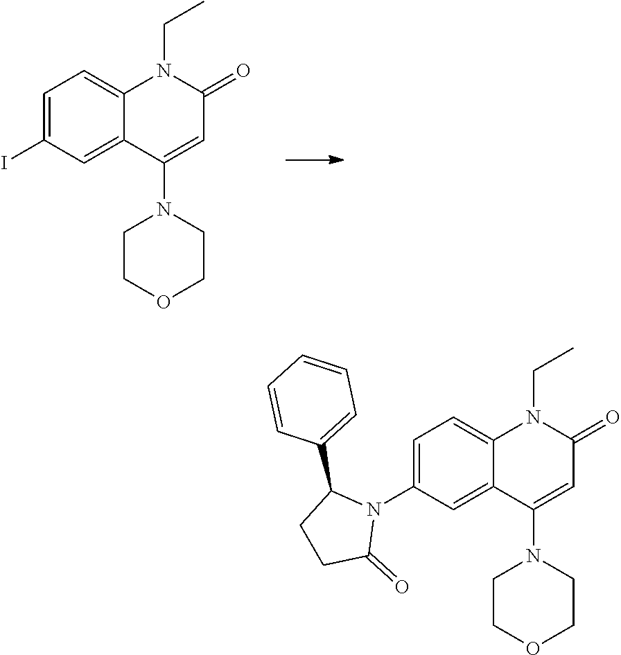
IC1=CC=C2C(=C1)C(N1CCOCC1)=CC(=O)N2CC.C1(N2C(C3=CC=CC=C3)CCC2=O)=CC=C2C(=C1)C(N1CCOCC1)=CC(=O)N2CC
